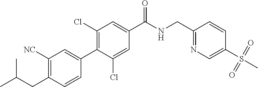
C1(CNC(C2=CC(Cl)=C(C3=CC([NC])=C(CC(C)C)C=C3)C(Cl)=C2)=O)=NC=C(S(C)(=O)=O)C=C1
